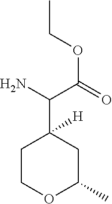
C1COC(C)CC1(C(N)C(=O)OCC)[H]
